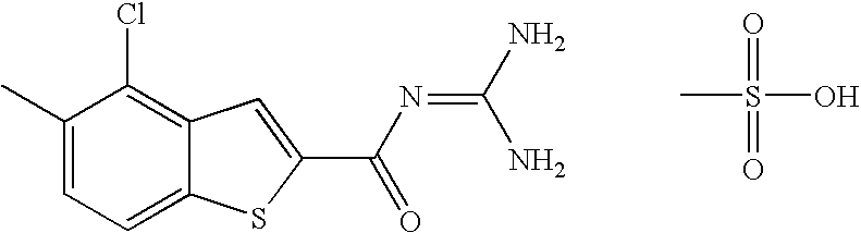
ClC1=C2C(=CC=C1C)SC(C(N=C(N)N)=O)=C2.CS(=O)(=O)O
